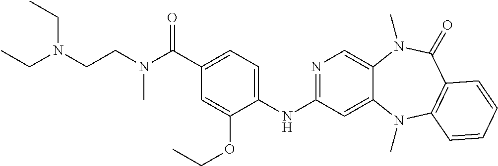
N1=C(NC2=CC=C(C(N(CCN(CC)CC)C)=O)C=C2OCC)C=C2C(=C1)N(C)C(=O)C1=C(N2C)C=CC=C1
